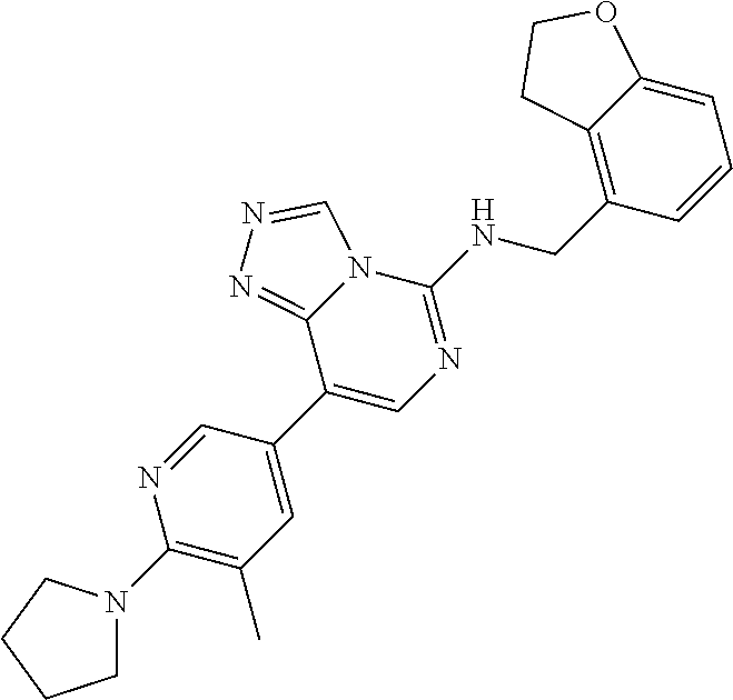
C1(N2CCCC2)=C(C)C=C(C2=CN=C(NCC3=C4C(=CC=C3)OCC4)N3C2=NN=C3)C=N1
